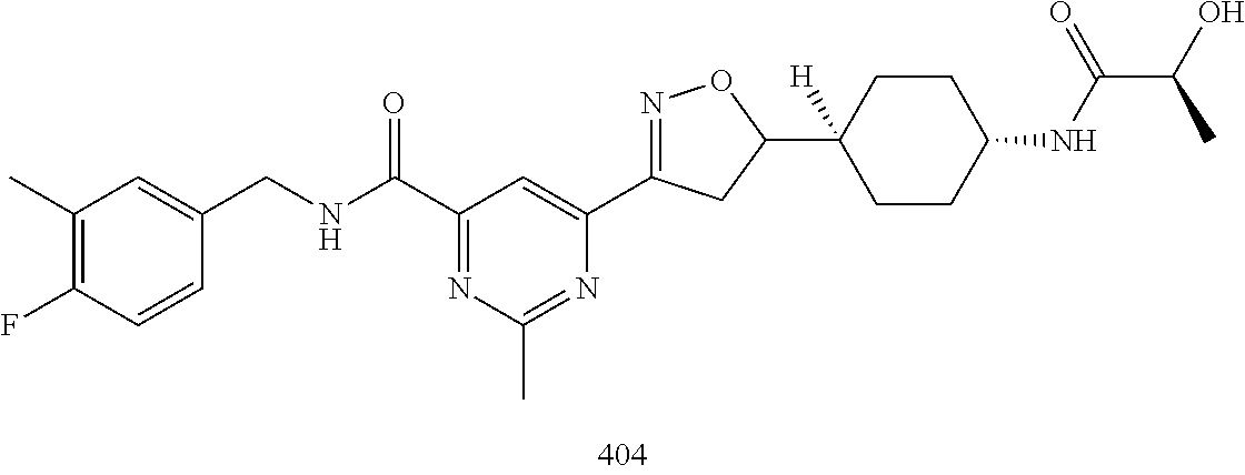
C1(C)=C(F)C=CC(CNC(C2=NC(C)=NC(C3=NOC(C4([H])CCC(NC(C(O)C)=O)CC4)C3)=C2)=O)=C1
